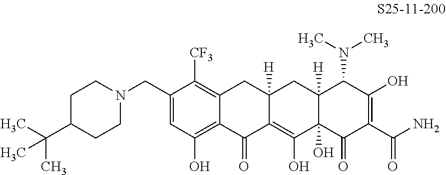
C1=C(CN2CCC(C(C)(C)C)CC2)C([CF3])=C2C(=C1O)C(=O)C1=C(O)C3(O)C([H])(CC1([H])C2)C(N(C)C)C(O)=C(C(N)=O)C3=O
